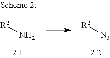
[R2]N.[R2][N3]
